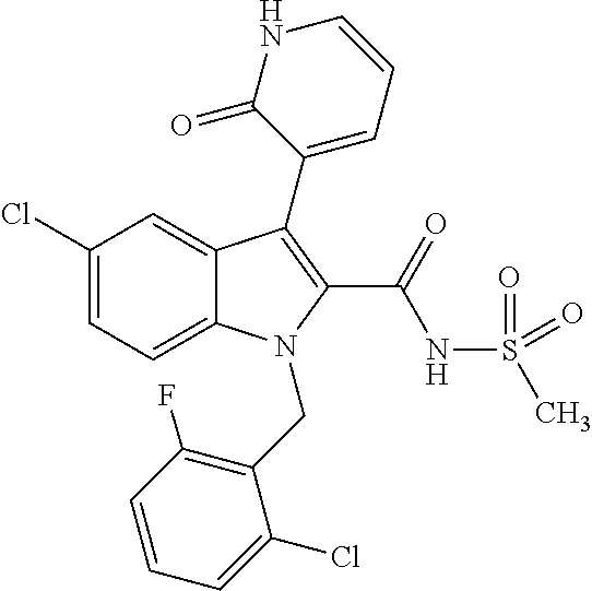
C1(Cl)=CC=C2C(=C1)C(C1=CC=CNC1=O)=C(C(NS(C)(=O)=O)=O)N2CC1=C(F)C=CC=C1Cl
